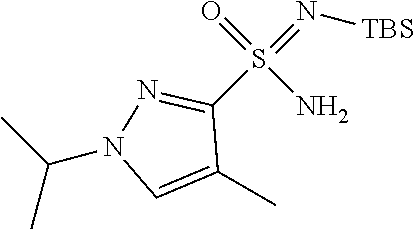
C1(C)=CN(C(C)C)N=C1S(=N[TBS])(=O)N
